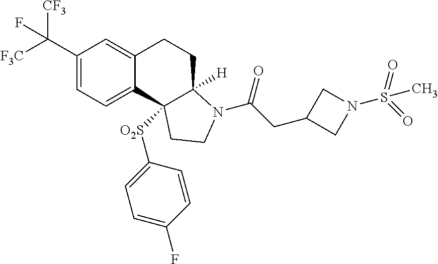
C(C1=CC=C2C(=C1)CCC1([H])C2([O2S]C2=CC=C(F)C=C2)CCN1C(=O)CC1CN(S(=O)(=O)C)C1)([F3C])([CF3])F
